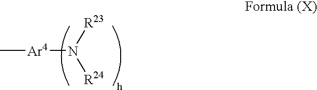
C[Ar4]N([R24])[R23]
